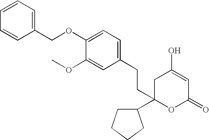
C1(OCC2=CC=CC=C2)=CC=C(CCC2(C3CCCC3)OC(=O)C=C(O)C2)C=C1OC
